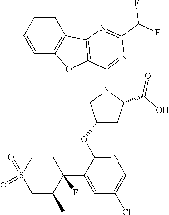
C12=C(C(N3CC(OC4=NC=C(Cl)C=C4C4(F)CCS(=O)(=O)CC4C)CC3C(O)=O)=NC(C(F)F)=N1)OC1=C2C=CC=C1
